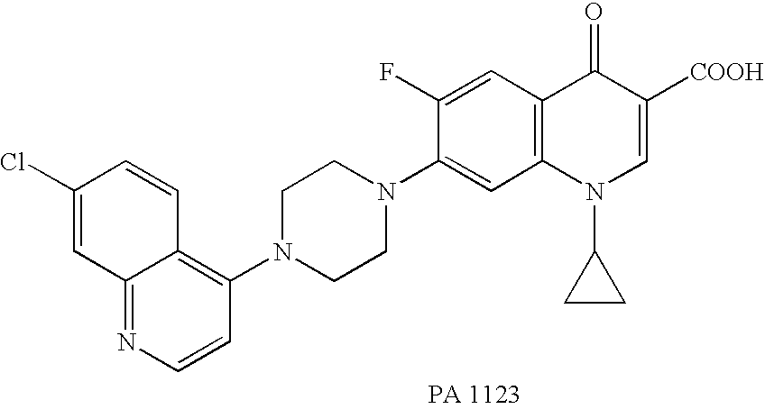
C1(F)=CC2=C(C=C1N1CCN(C3=C4C(=NC=C3)C=C(Cl)C=C4)CC1)N(C1CC1)C=C([COOH])C2=O
